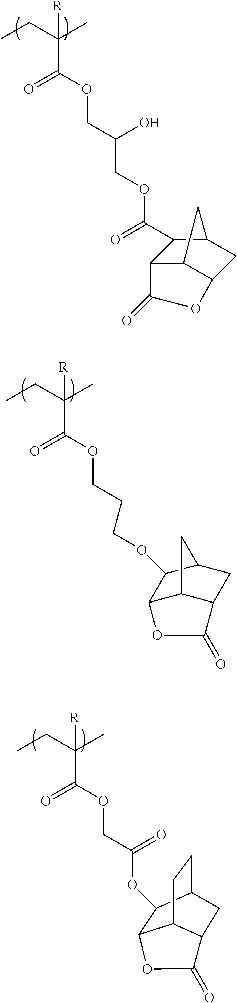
CCC(C)(C(=O)OCC(O)COC(C1C2C3C(CC1C3)OC2=O)=O)[R].CCC(C)(C(=O)OCCCOC1C2C3C(CC1C3)C(=O)O2)[R].CCC(C)(C(=O)OCC(OC1C2C3CCC1CC3C(=O)O2)=O)[R]
